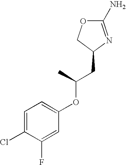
O1C(N)=NC(CC(OC2=CC=C(Cl)C(F)=C2)C)C1
